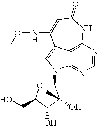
C1(N2C3=NC=NC4=C3C(=C2)C(NOC)=CC(=O)N4)OC(CO)C(O)C1(O)C
